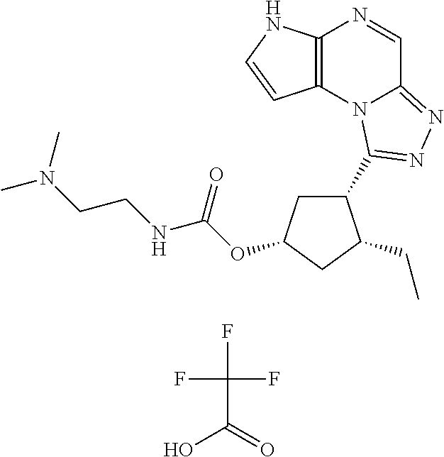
C12=C(N3C(=NN=C3C3CC(OC(NCCN(C)C)=O)CC3CC)C=N1)C=CN2.OC(=O)C(F)(F)F
